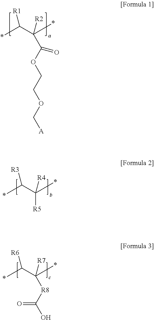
*C(C(*)(C(OCCOC[A])=O)[R2])[R1].*C(C(*)([R5])[R4])[R3].*C(C(*)([R8]C(O)=O)[R7])[R6]
